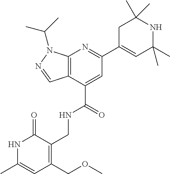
C12=C(C(C(=O)NCC3=C(COC)C=C(C)NC3=O)=CC(C3=CC(C)(C)NC(C)(C)C3)=N1)C=NN2C(C)C
